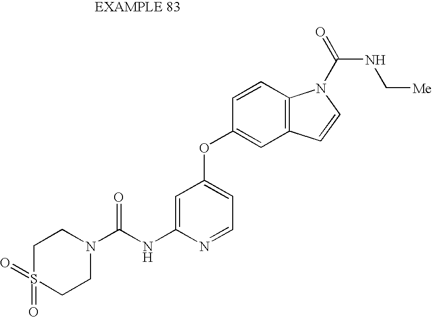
C1=C(NC(N2CCS(=O)(=O)CC2)=O)N=CC=C1OC1=CC2=C(C=C1)N(C(=O)NC[Me])C=C2
